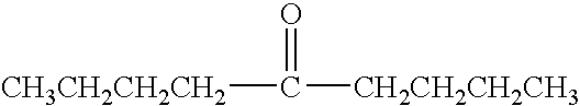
[CH3CH2CH2CH2]C(=O)[CH2CH2CH2CH3]
